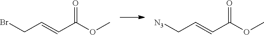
BrCC=CC(OC)=O.[N3]CC=CC(OC)=O
